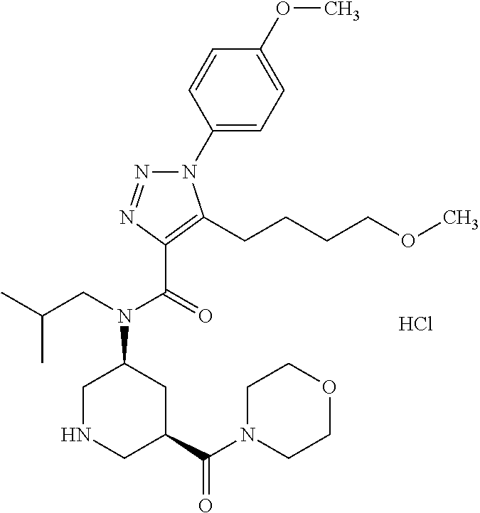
C1(N2N=NC(C(=O)N(CC(C)C)C3CNCC(C(N4CCOCC4)=O)C3)=C2CCCCOC)=CC=C(OC)C=C1.Cl
